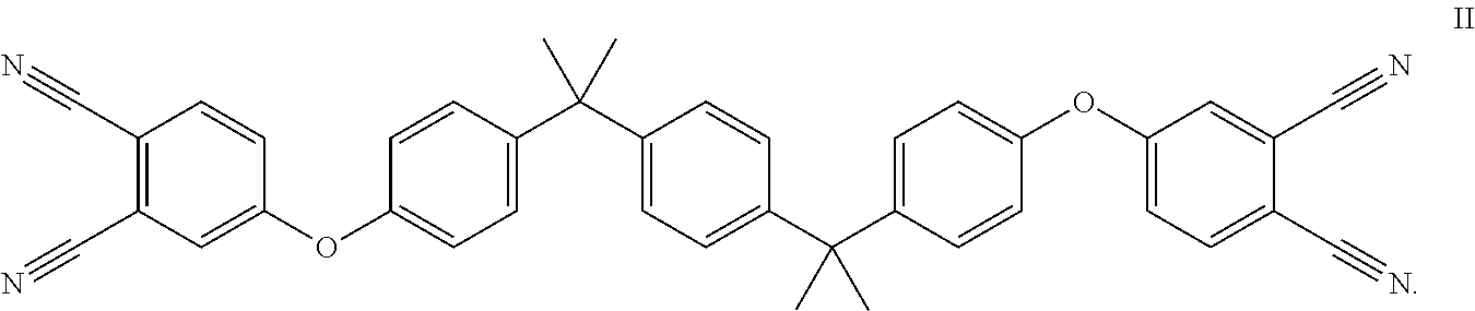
C1(C#N)=C(C#N)C=C(OC2=CC=C(C(C)(C3=CC=C(C(C)(C4=CC=C(OC5=CC=C(C#N)C(C#N)=C5)C=C4)C)C=C3)C)C=C2)C=C1
